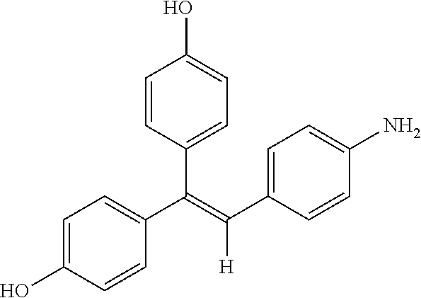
C1=CC(O)=CC=C1C(=C([H])C1=CC=C(N)C=C1)C1=CC=C(O)C=C1
